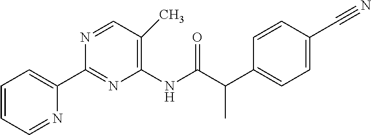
C1=CC=NC(C2=NC(NC(=O)C(C3=CC=C(C#N)C=C3)C)=C(C)C=N2)=C1
